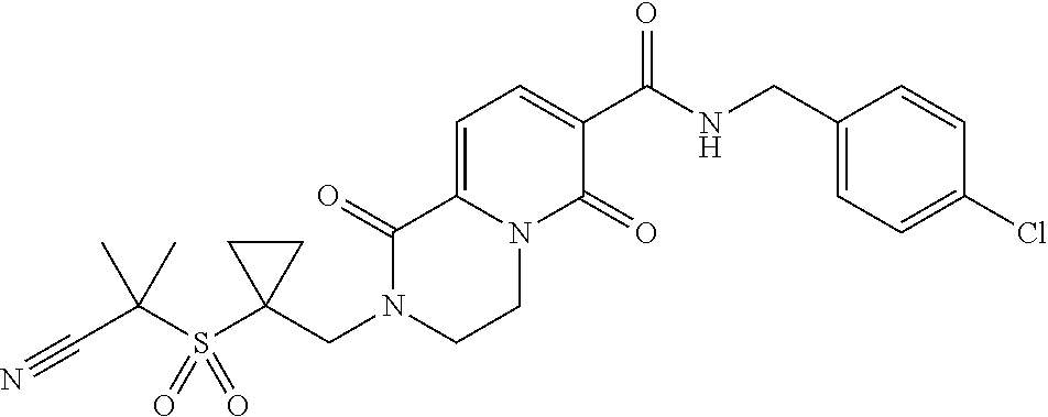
C1=C2N(C(=O)C(C(NCC3=CC=C(Cl)C=C3)=O)=C1)CCN(CC1(S(C(C#N)(C)C)(=O)=O)CC1)C2=O
